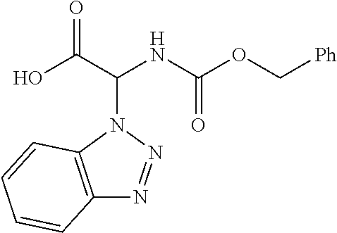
C12=C(N(C(NC(=O)OC[Ph])C(=O)O)N=N1)C=CC=C2
